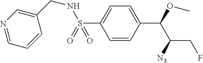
C1=CC(C(OC)C([N3])CF)=CC=C1S(=O)(=O)NCC1=CN=CC=C1
